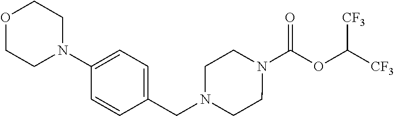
N1(C(OC([CF3])[CF3])=O)CCN(CC2=CC=C(N3CCOCC3)C=C2)CC1
